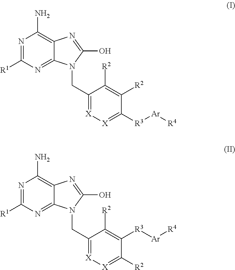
N1=C([R1])N=C2C(=C1N)N=C(O)N2CC1=[X][X]=C([R3][Ar][R4])C([R2])=C1[R2].N1=C([R1])N=C2C(=C1N)N=C(O)N2CC1=[X][X]=C([R2])C([R3][Ar][R4])=C1[R2]
